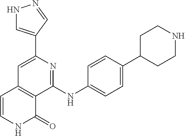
C1(C2=CNN=C2)=CC2=C(C(NC3=CC=C(C4CCNCC4)C=C3)=N1)C(=O)NC=C2
